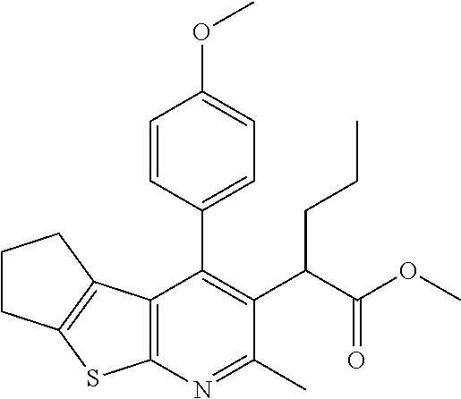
C12=C(N=C(C)C(C(C(OC)=O)CCC)=C1C1=CC=C(OC)C=C1)SC1=C2CCC1
